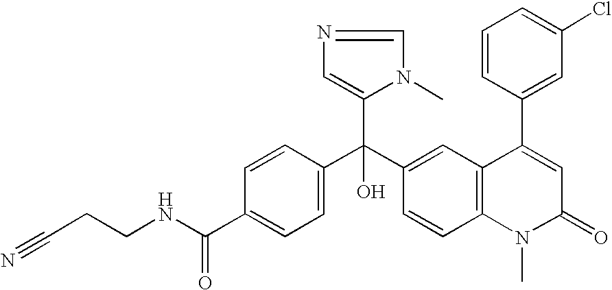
C1=C(C(NCCC#N)=O)C=CC(C(C2=CC3=C(C=C2)N(C)C(=O)C=C3C2=CC(Cl)=CC=C2)(C2=CN=CN2C)O)=C1
